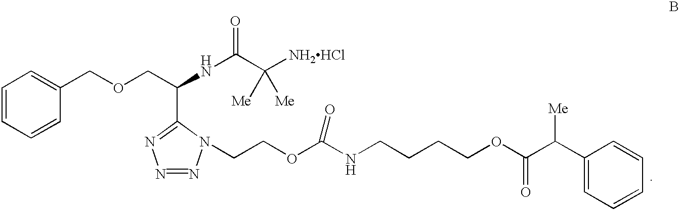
C1=CC=CC(COCC(NC(=O)C([NH2HCl])([Me])[Me])C2=NN=NN2CCOC(NCCCCOC(=O)C(C2=CC=CC=C2)[Me])=O)=C1
